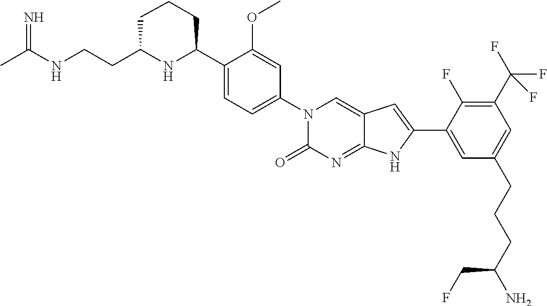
CC(NCCC1NC(C2=CC=C(N3C(=O)N=C4C(=C3)C=C(C3=CC(CCCC(N)CF)=CC(C(F)(F)F)=C3F)N4)C=C2OC)CCC1)=N
